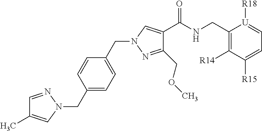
C1=NN(CC2=CC=C(CN3C=C(C(NCC4=C([R14])C([R15])=CC=[U]4[R18])=O)C(COC)=N3)C=C2)C=C1C
